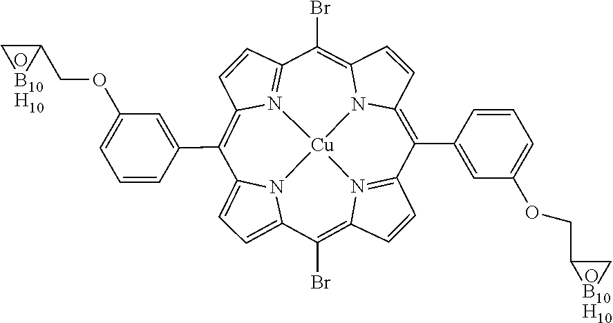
O.C1=C2N3C(=C1)C(Br)=C1C=CC4=N1[Cu]31N3=C(C=CC3=C2C2=CC(OCC3C[B10H10]3)=CC=C2)C(Br)=C2C=CC(=C4C3=CC(OCC4[B10H10]C4)=CC=C3)N21.O
